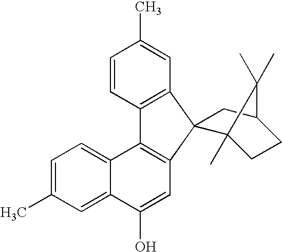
C1=CC2=C(C=C1C)C1(C3=C2C2=CC=C(C)C=C2C(O)=C3)C2(C)CCC(C1)C2(C)C
